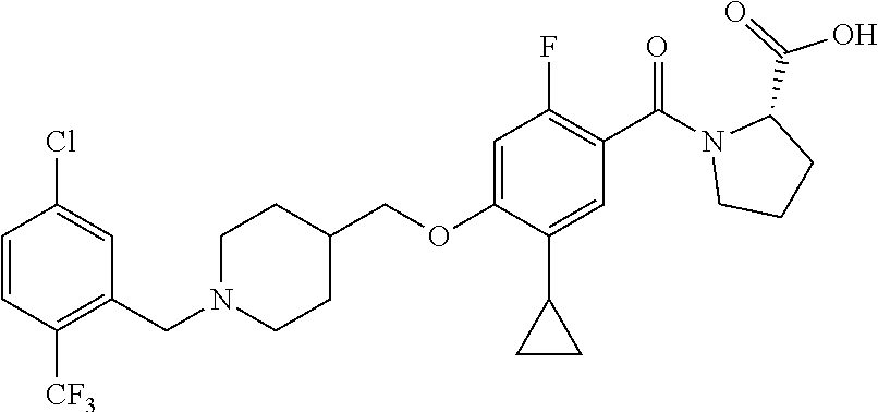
C1=CC([CF3])=C(CN2CCC(COC3=CC(F)=C(C(N4CCCC4C(=O)O)=O)C=C3C3CC3)CC2)C=C1Cl
